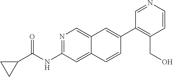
N1=C(NC(C2CC2)=O)C=C2C(=C1)C=C(C1=C(CO)C=CN=C1)C=C2
